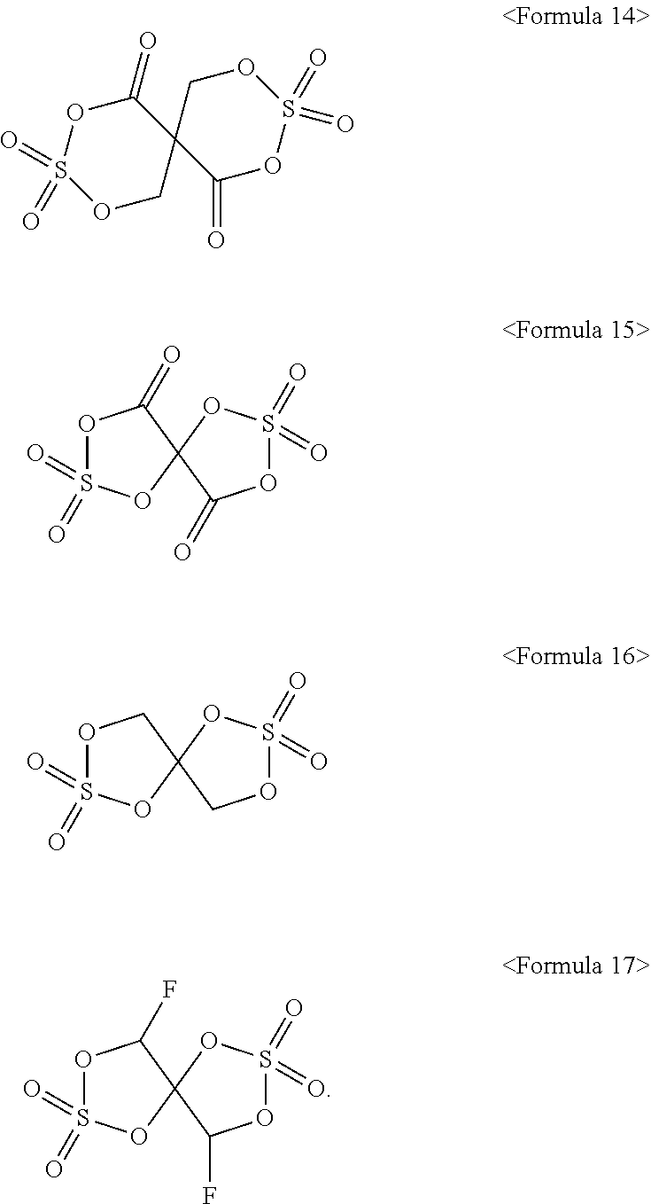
O1CC2(C(=O)OS1(=O)=O)C(=O)OS(=O)(=O)OC2.O1S(=O)(=O)OC2(C1=O)OS(=O)(=O)OC2=O.O1S(=O)(=O)OC2(C1)OS(=O)(=O)OC2.O1S(=O)(=O)OC2(C1F)OS(=O)(=O)OC2F
